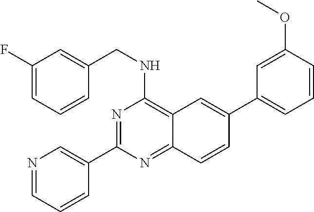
N1=C(C2=CN=CC=C2)N=C2C(=C1NCC1=CC(F)=CC=C1)C=C(C1=CC=CC(OC)=C1)C=C2
